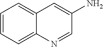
C1=CC=C2C(=C1)C=C(N)C=N2
